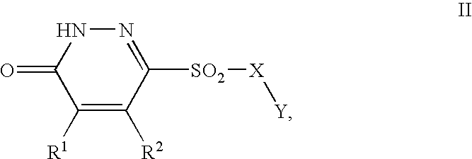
C1(=O)C([R1])=C([R2])C([SO2][X][Y])=NN1
